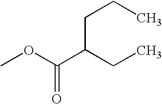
C(C(CC)C(OC)=O)CC
